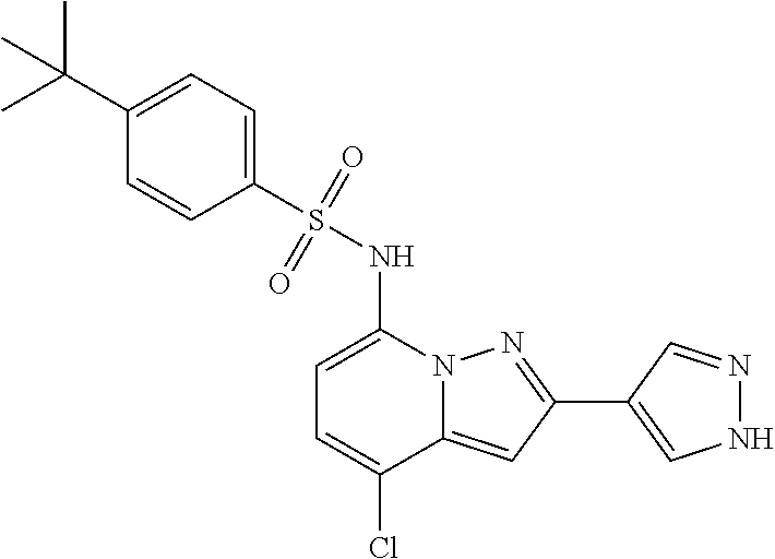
C1(C2=NN3C(=C2)C(Cl)=CC=C3NS(=O)(=O)C2=CC=C(C(C)(C)C)C=C2)=CNN=C1
